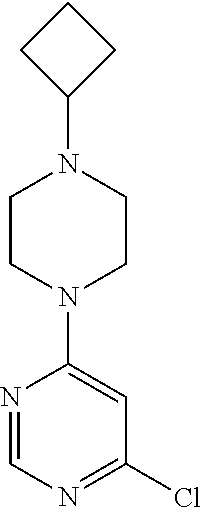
C1CC(N2CCN(C3=CC(Cl)=NC=N3)CC2)C1
